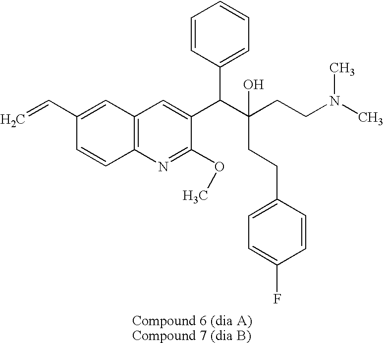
C12=C(N=C(OC)C(C(C(CCN(C)C)(O)CCC3=CC=C(F)C=C3)C3=CC=CC=C3)=C1)C=CC(C=C)=C2
